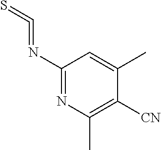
C1(N=C=S)=NC(C)=C([CN])C(C)=C1
